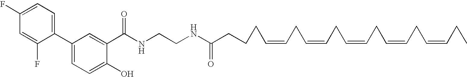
C1=C(C2=CC=C(O)C(C(NCCNC(=O)CCCC=CCC=CCC=CCC=CCC=CCC)=O)=C2)C(F)=CC(F)=C1
